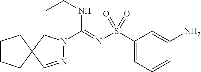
C1(S(N=C(NCC)N2N=CC3(C2)CCCC3)(=O)=O)=CC=CC(N)=C1
